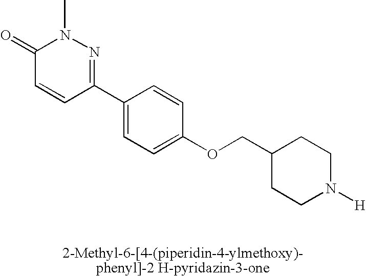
C1(=O)C=CC(C2=CC=C(OCC3CCN([H])CC3)C=C2)=NN1C
